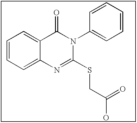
C1=CC=C2C(=C1)C(=O)N(C1=CC=CC=C1)C(SCC(O)=O)=N2
